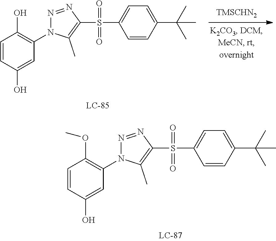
[TMSCHN2].C1=CC(C(C)(C)C)=CC=C1S(C1=C(C)N(C2=C(O)C=CC(O)=C2)N=N1)(=O)=O.C1=CC(C(C)(C)C)=CC=C1S(C1=C(C)N(C2=C(OC)C=CC(O)=C2)N=N1)(=O)=O
